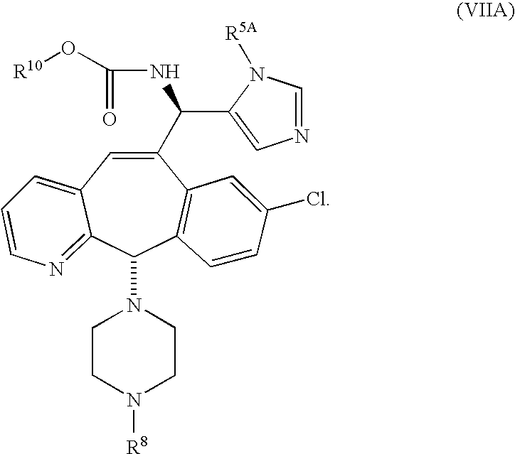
C1(C(NC(O[R10])=O)C2=CN=CN2[R5A])=CC2=CC=CN=C2C(N2CCN([R8])CC2)C2=C1C=C(Cl)C=C2
